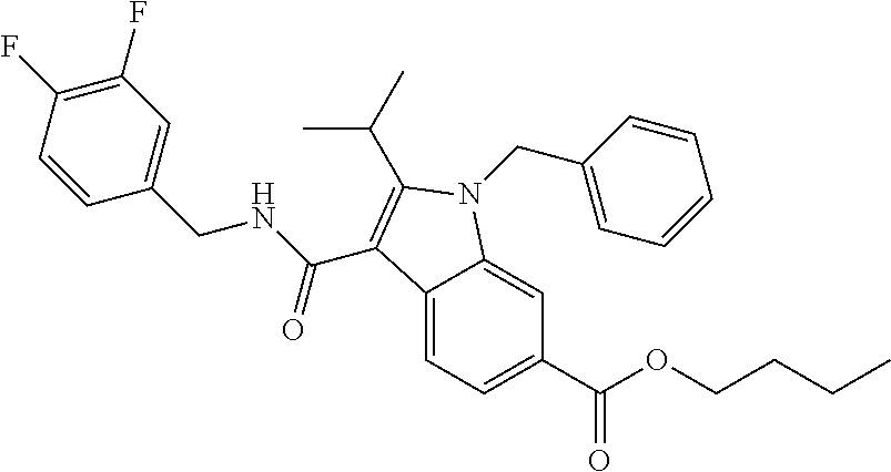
C1(F)=C(F)C=CC(CNC(=O)C2=C(C(C)C)N(CC3=CC=CC=C3)C3=CC(C(OCCCC)=O)=CC=C32)=C1
